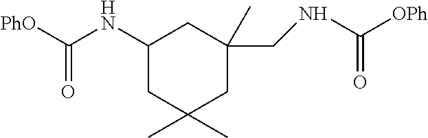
C1(NC(=O)[PhO])CC(C)(C)CC(CNC(=O)[OPh])(C)C1
